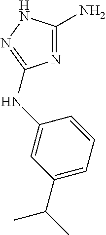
N1=C(N)NN=C1NC1=CC(C(C)C)=CC=C1
